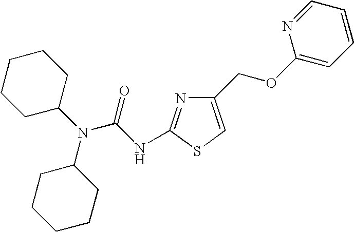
C1(COC2=CC=CC=N2)=CSC(NC(N(C2CCCCC2)C2CCCCC2)=O)=N1
